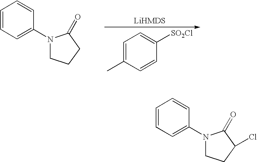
C1=CC=C(N2CCCC2=O)C=C1.C1=C(C)C=CC([SO2Cl])=C1.C1=CC=C(N2CCC(Cl)C2=O)C=C1
